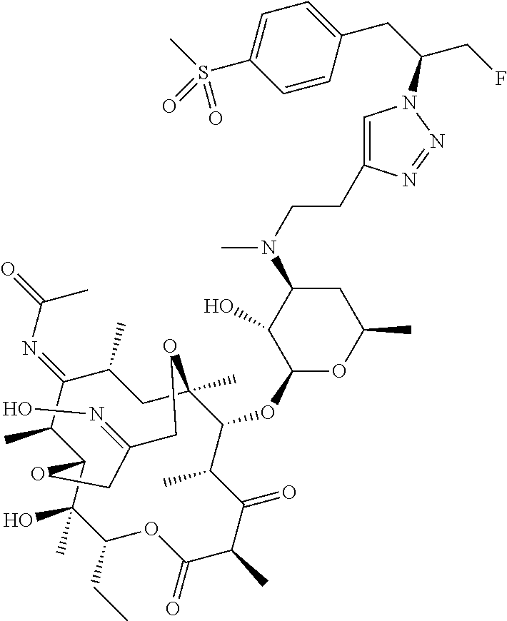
C1(C)C(=NC(=O)C)C(C)C2C(O)(C)C(CC)OC(=O)C(C)C(=O)C(C)C(OC3OC(C)CC(N(CCC4=CN(C(CC5=CC=C(S(C)(=O)=O)C=C5)CF)N=N4)C)C3O)C(C)(C1)OCC(=NO)CO2
